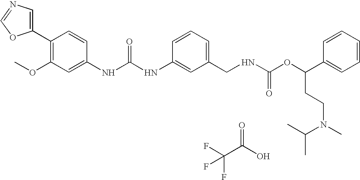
FC(C(O)=O)(F)F.C1(C2=C(OC)C=C(NC(NC3=CC(CNC(OC(C4=CC=CC=C4)CCN(C)C(C)C)=O)=CC=C3)=O)C=C2)=CN=CO1
